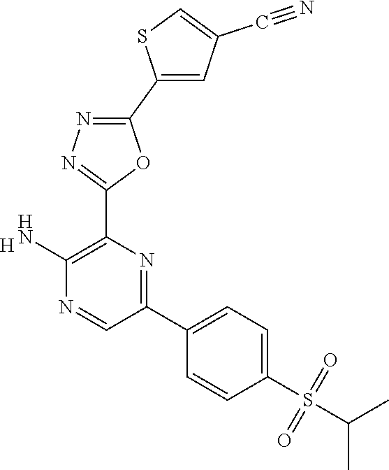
[H].C1(N)=C(C2=NN=C(C3=CC(C#N)=CS3)O2)N=C(C2=CC=C(S(=O)(=O)C(C)C)C=C2)C=N1
